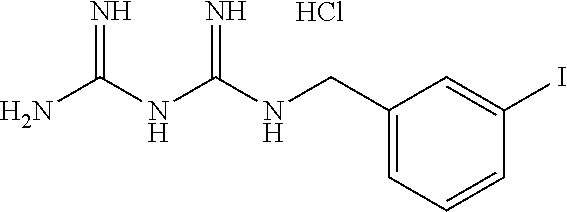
C(C1=CC=CC(I)=C1)NC(NC(N)=N)=N.Cl
